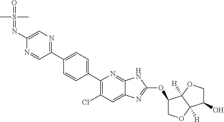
C1(C2=NC=C(N=S(C)(C)=O)N=C2)=CC=C(C2=C(Cl)C=C3C(=N2)NC(OC2COC4([H])C2([H])OCC4O)=N3)C=C1
